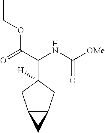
C12C(CC(C(NC([OMe])=O)C(=O)OCC)([H])C1)C2
